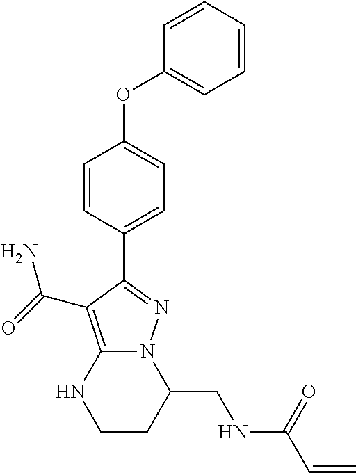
C(C1N2C(=C(C(=O)N)C(C3=CC=C(OC4=CC=CC=C4)C=C3)=N2)NCC1)NC(C=C)=O
